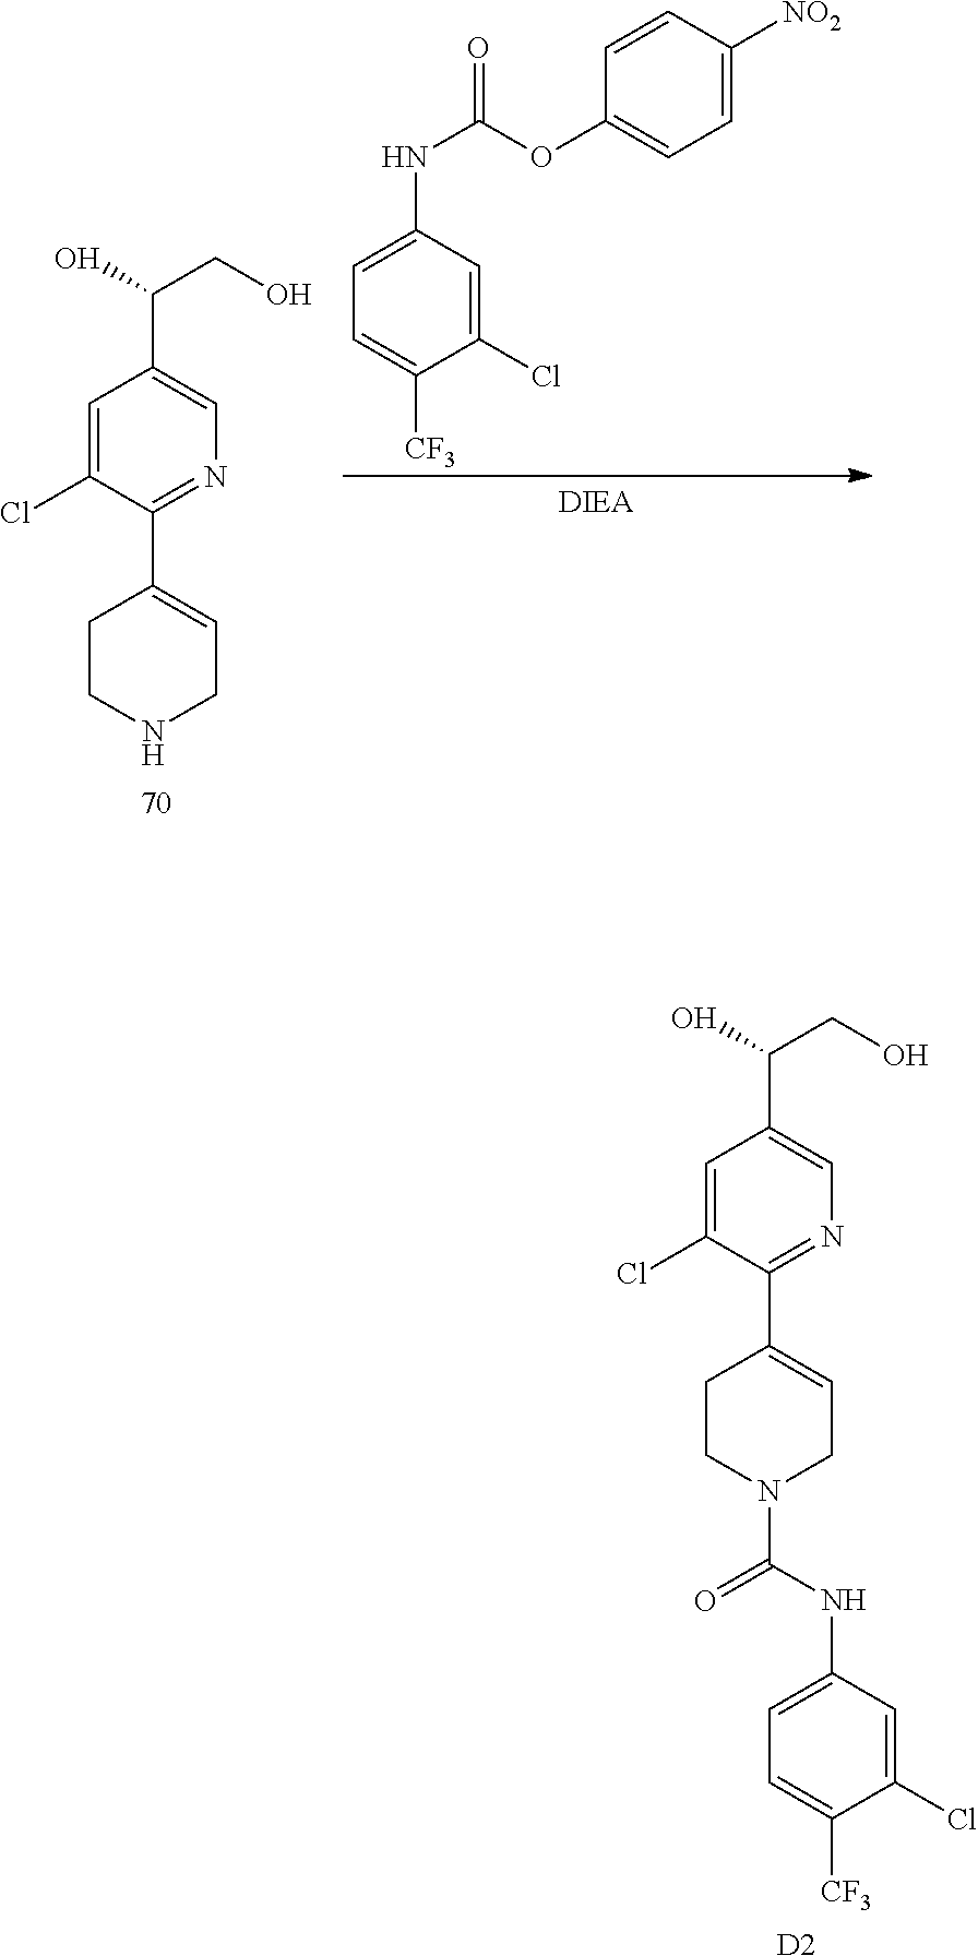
C1=C(Cl)C(C2=CCN(C(NC3=CC=C([CF3])C(Cl)=C3)=O)CC2)=NC=C1C(O)CO.[D2].C1=C(Cl)C(C2=CCNCC2)=NC=C1C(O)CO.C1=C(NC(OC2=CC=C([NO2])C=C2)=O)C=C(Cl)C([CF3])=C1
